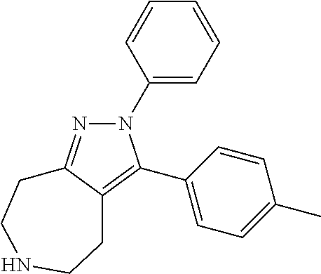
N1(C2=CC=CC=C2)N=C2C(=C1C1=CC=C(C)C=C1)CCNCC2
